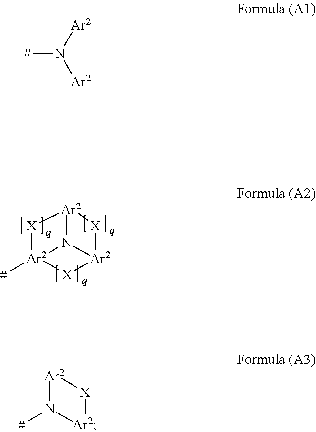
[X]1[Ar2]2[X][Ar2]3N2[Ar2]1([#])[X]3.[#]N([Ar2])[Ar2].[Ar2]1N([#])[Ar2][X]1
